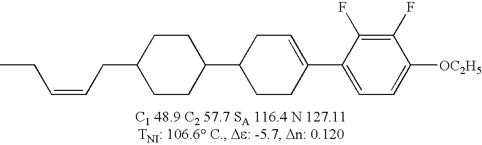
C1(F)=C(F)C(C2=CCC(C3CCC(CC=CCC)CC3)CC2)=CC=C1[OC2H5]
